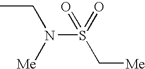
CCN(S(C[Me])(=O)=O)[Me]
